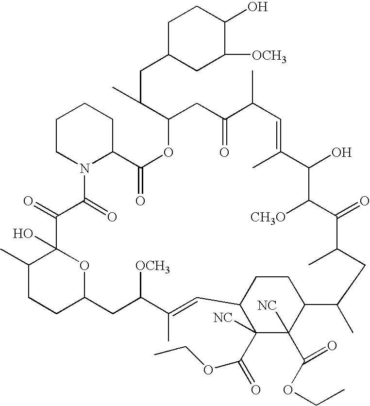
C1C(CC(C2CC(=O)C(C)C=C(C)C(O)C([CH3O])C(=O)C(C)CC(C)C3CCC(C=C(C)C([OCH3])CC4OC(O)(C(=O)C(=O)N5C(CCCC5)C(=O)O2)C(C)CC4)C([NC])(C(=O)OCC)C3([NC])C(OCC)=O)C)CC([OCH3])C(O)C1
